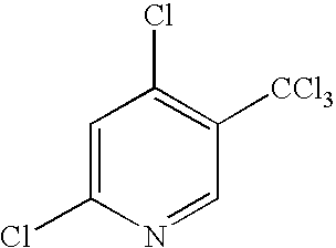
C1=C(Cl)N=CC([CCl3])=C1Cl
